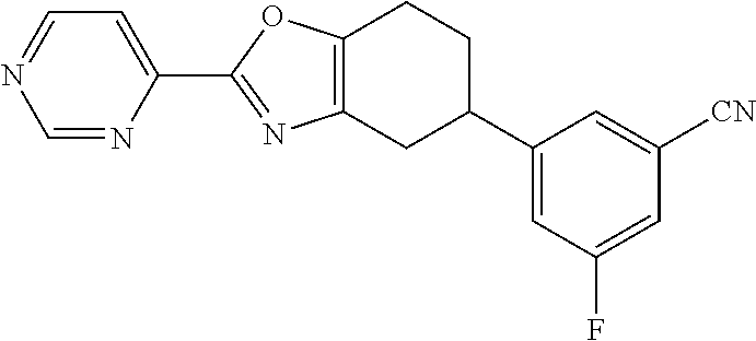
C12=C(CC(C3=CC(F)=CC([CN])=C3)CC1)N=C(C1=CC=NC=N1)O2
